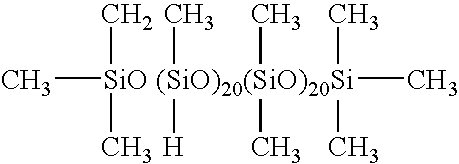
C[SiO (SiO)20(SiO)20Si](C)(C)(C)(C)(C)(C)(C)(C)[H]
